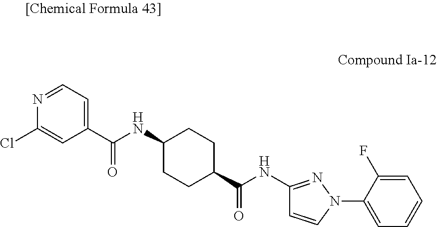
N1=CC=C(C(NC2CCC(C(NC3=NN(C4=CC=CC=C4F)C=C3)=O)CC2)=O)C=C1Cl
